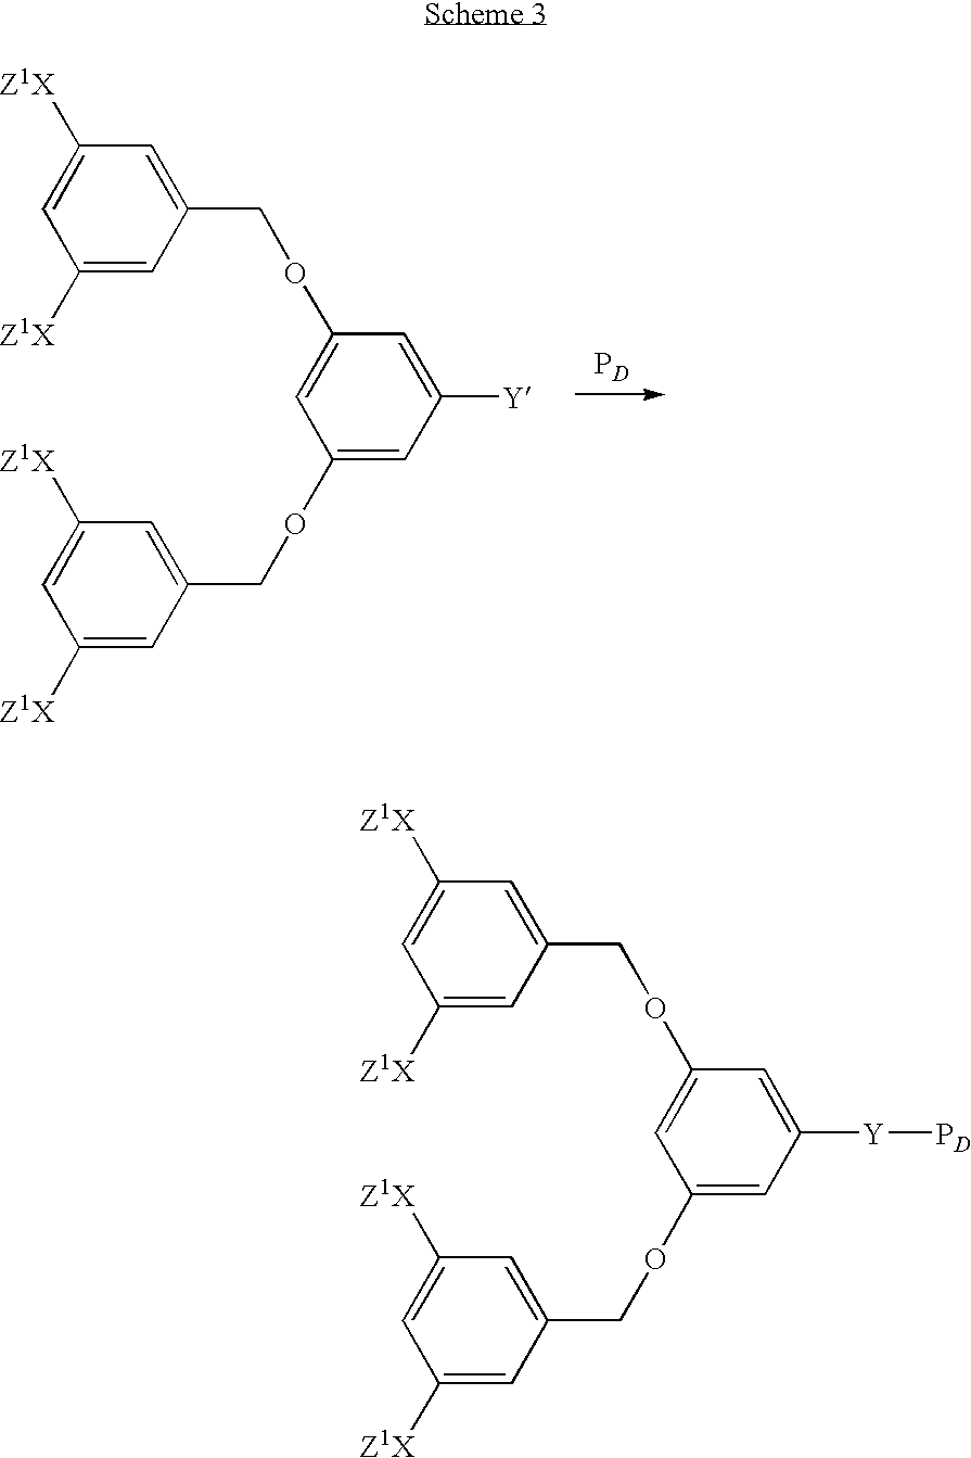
C1([Z1X])=CC(COC2=CC(OCC3=CC([Z1X])=CC([Z1X])=C3)=CC([Y])=C2)=CC([Z1X])=C1.[PD].C1([Z1X])=CC(COC2=CC(OCC3=CC([Z1X])=CC([Z1X])=C3)=CC([Y][PD])=C2)=CC([Z1X])=C1
